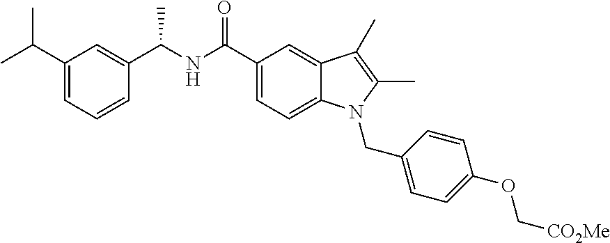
C1(C(C)C)=CC=CC(C(NC(C2=CC=C3C(=C2)C(C)=C(C)N3CC2=CC=C(OC[CO2Me])C=C2)=O)C)=C1
